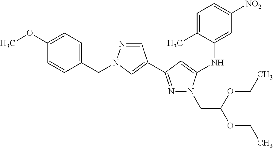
C1(NC2=CC([NO2])=CC=C2C)=CC(C2=CN(CC3=CC=C(OC)C=C3)N=C2)=NN1CC(OCC)OCC
